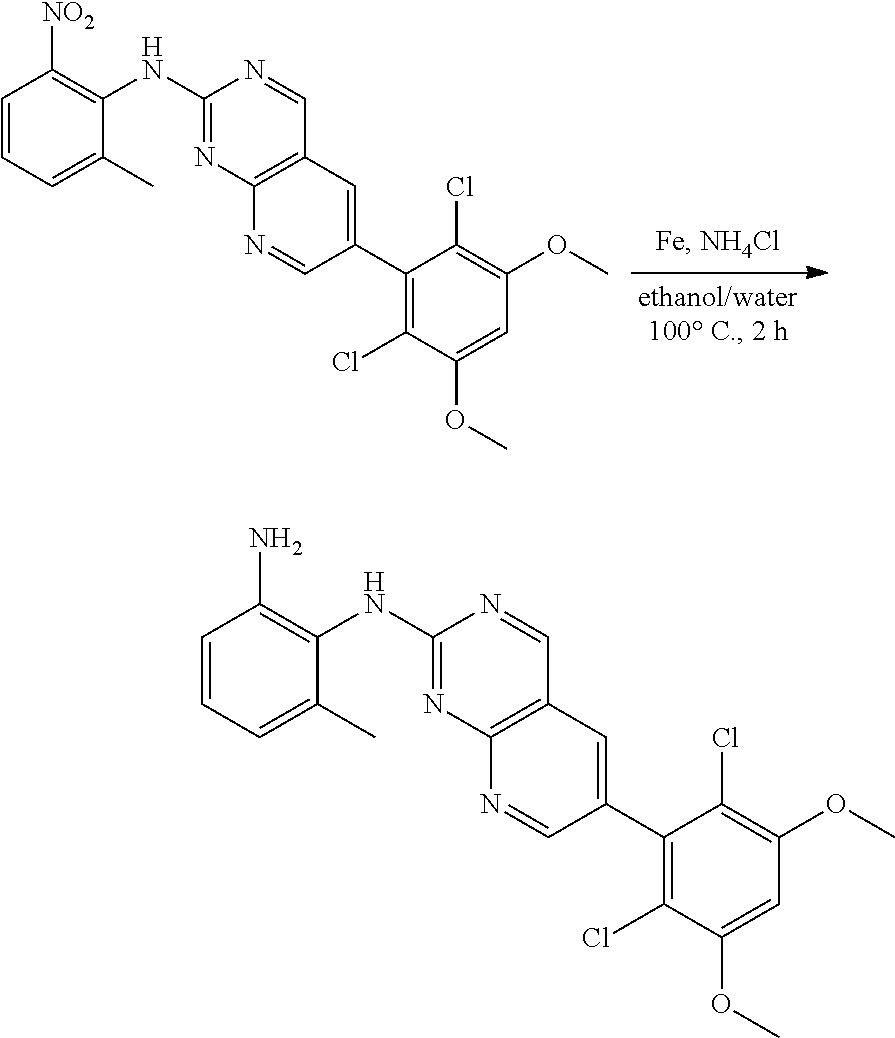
C1(NC2=C([NO2])C=CC=C2C)=NC2=C(C=N1)C=C(C1=C(Cl)C(OC)=CC(OC)=C1Cl)C=N2.C1(NC2=C(N)C=CC=C2C)=NC2=C(C=N1)C=C(C1=C(Cl)C(OC)=CC(OC)=C1Cl)C=N2
